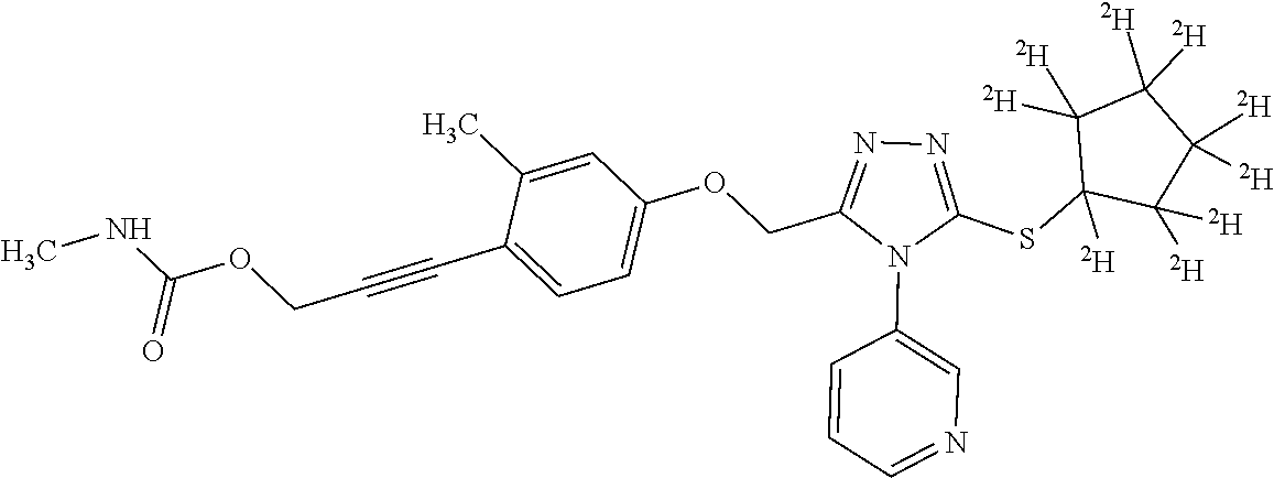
C1=C(C)C(C#CCOC(NC)=O)=CC=C1OCC1=NN=C(SC2([D])C([D])([D])C([D])([D])C([D])([D])C2([D])[D])N1C1=CN=CC=C1
